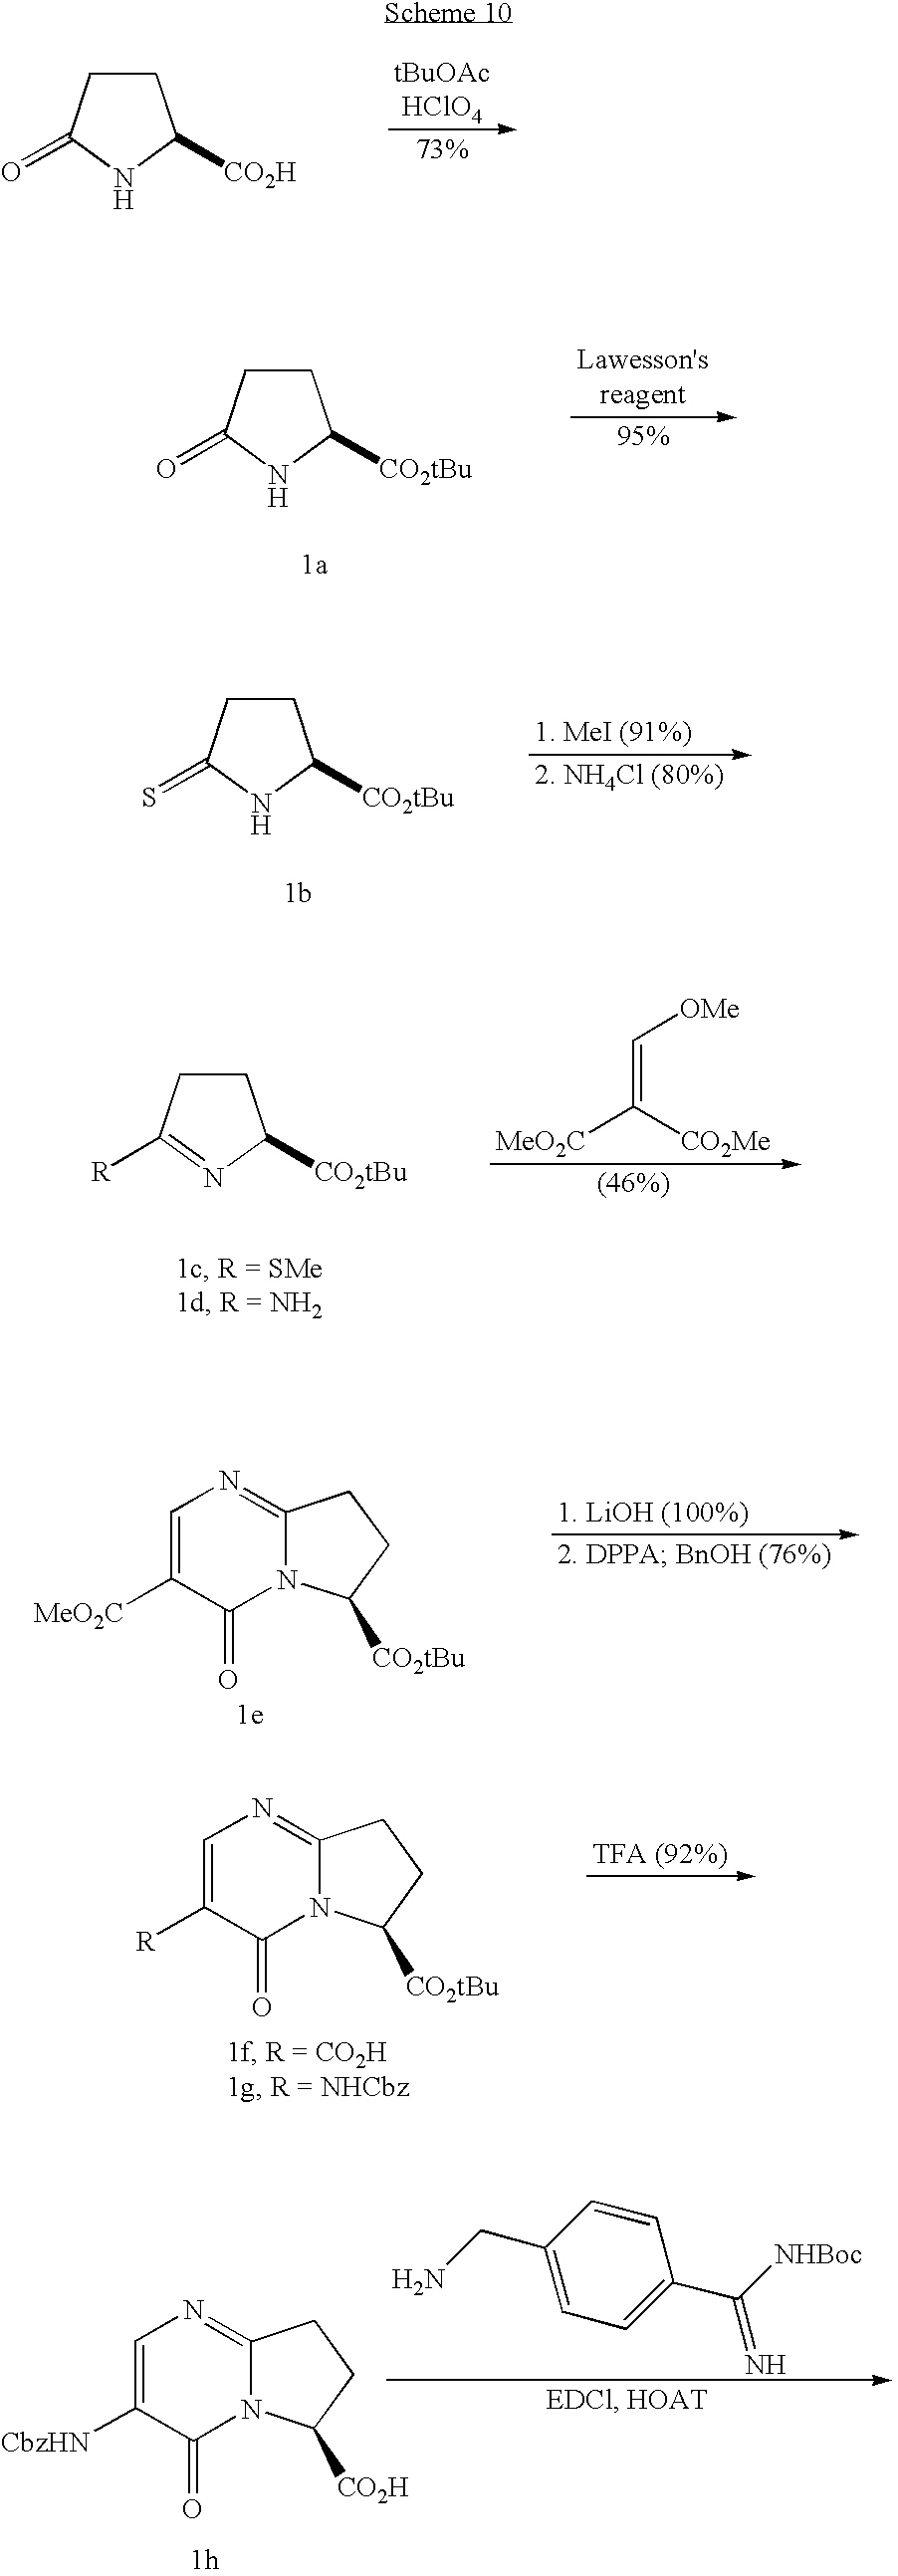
C1CC(=O)NC1[CO2H].C1CC(=O)NC1[CO2tBu].C1CC(=S)NC1[CO2tBu].C1CC([R])=NC1[CO2tBu].C([MeO2C])([CO2Me])=C[OMe].C1=C([MeO2C])C(=O)N2C(=N1)CCC2[CO2tBu].C1=C([R])C(=O)N2C(=N1)CCC2[CO2tBu].C1=C([CbzHN])C(=O)N2C(=N1)CCC2[CO2H].C1(CN)=CC=C(C([NHBoc])=N)C=C1
